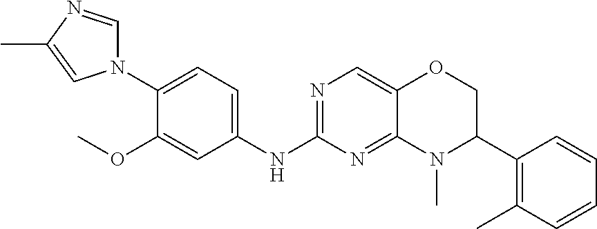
N1(C2=CC=C(NC3=NC=C4C(=N3)N(C)C(C3=C(C)C=CC=C3)CO4)C=C2OC)C=NC(C)=C1
